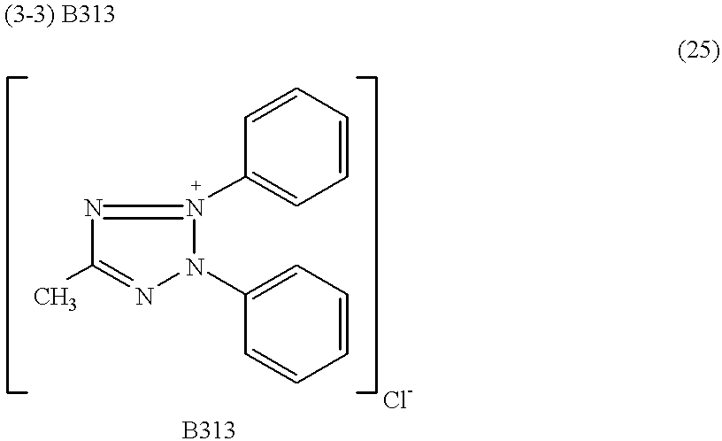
N1=N(C2=CC=CC=C2)N(C2=CC=CC=C2)N=C1C
